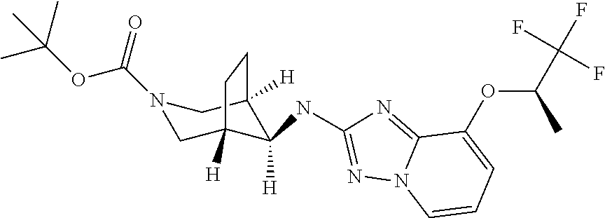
N1(C(=O)OC(C)(C)C)CC2([H])C(NC3=NN4C(=N3)C(OC(C(F)(F)F)C)=CC=C4)([H])C([H])(C1)CC2
